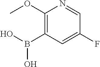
C1(OC)=C(B(O)O)C=C(F)C=N1
